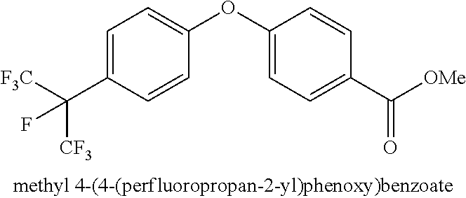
C1=C(C([F3C])([CF3])F)C=CC(OC2=CC=C(C([OMe])=O)C=C2)=C1
